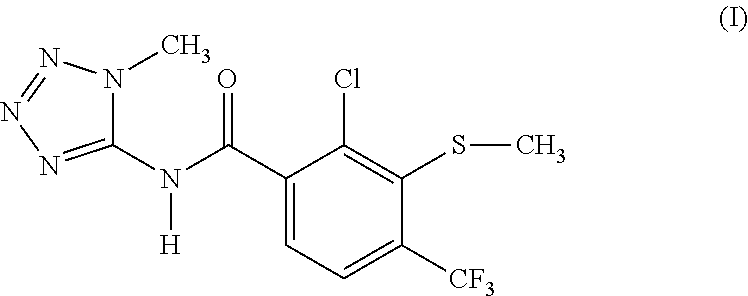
C1(C(N(C2=NN=NN2C)[H])=O)=CC=C([CF3])C(SC)=C1Cl
